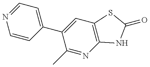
C1=CC(C2=CC3=C(N=C2C)NC(=O)S3)=CC=N1
